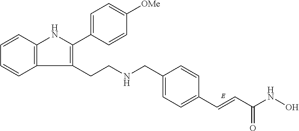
C(C1=CC=C(C=CC(NO)=O)C=C1)NCCC1=C(C2=CC=C([OMe])C=C2)NC2=C1C=CC=C2
